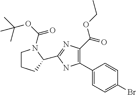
C1(C2=C(C(=O)OCC)N=C(C3CCCN3C(OC(C)(C)C)=O)N2)=CC=C(Br)C=C1
